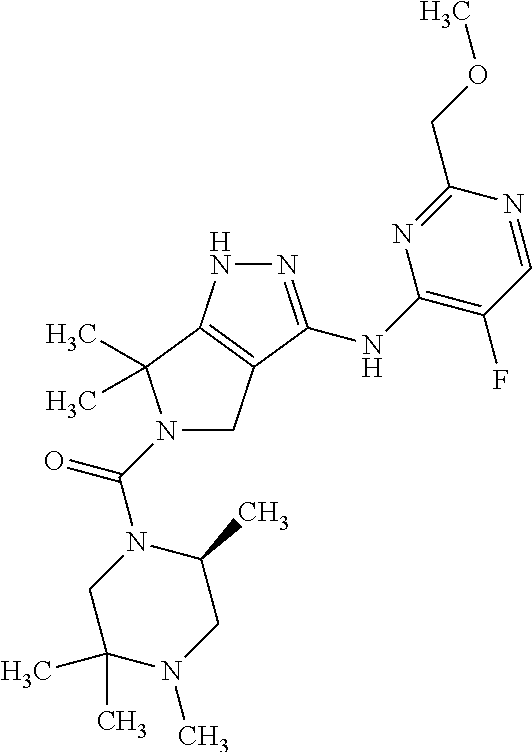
N1(C(=O)N2CC(C)(C)N(C)CC2C)CC2=C(C1(C)C)NN=C2NC1=C(F)C=NC(COC)=N1
